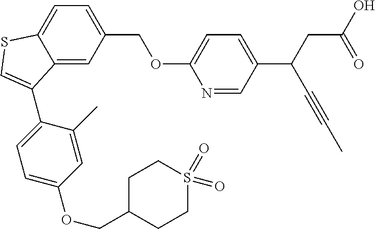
C12=CC(COC3=CC=C(C(CC(O)=O)C#CC)C=N3)=CC=C1SC=C2C1=CC=C(OCC2CCS(=O)(=O)CC2)C=C1C
